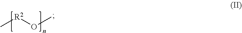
C[R2]OC
